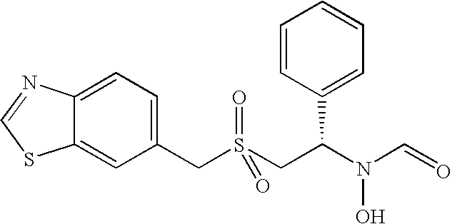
C(S(CC(N(C=O)O)C1=CC=CC=C1)(=O)=O)C1=CC=C2C(=C1)SC=N2
